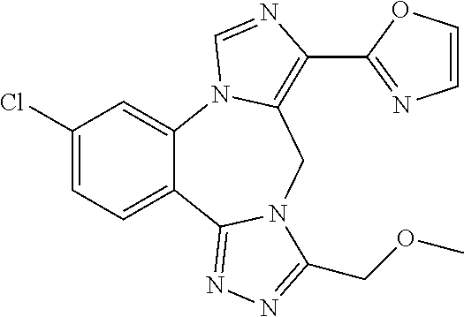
C1(Cl)=CC=C2C(=C1)N1C(=C(C3=NC=CO3)N=C1)CN1C2=NN=C1COC
